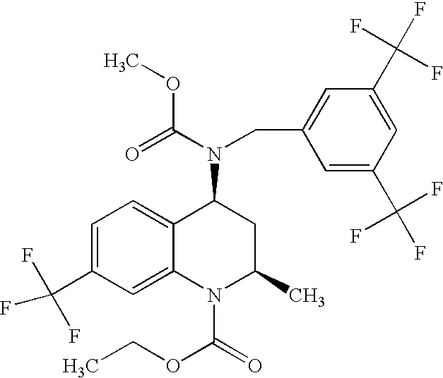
C1=C(C(F)(F)F)C=C2C(=C1)C(N(C(=O)OC)CC1=CC(C(F)(F)F)=CC(C(F)(F)F)=C1)CC(C)N2C(=O)OCC
